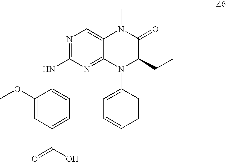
C1(OC)=CC(C(=O)O)=CC=C1NC1=NC=C2C(=N1)N(C1=CC=CC=C1)C(CC)C(=O)N2C
